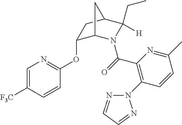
C1=C([F3C])C=CC(OC2C3N(C(=O)C4=C(N5N=CC=N5)C=CC(C)=N4)C([H])(CC)C(C2)C3)=N1
